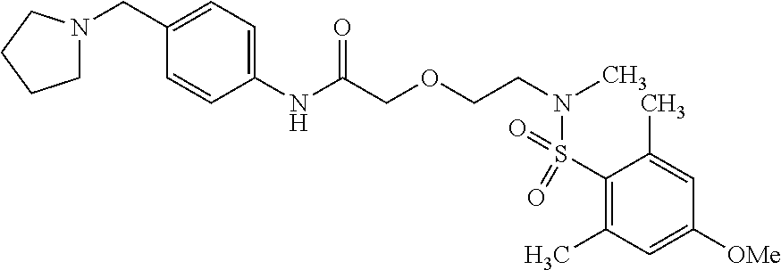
C1(S(N(C)CCOCC(NC2=CC=C(CN3CCCC3)C=C2)=O)(=O)=O)=C(C)C=C([OMe])C=C1C
